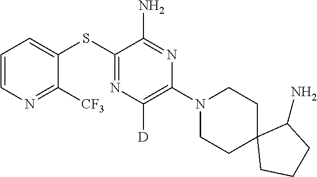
C1(SC2=CC=CN=C2[CF3])=NC([D])=C(N2CCC3(CC2)CCCC3N)N=C1N
